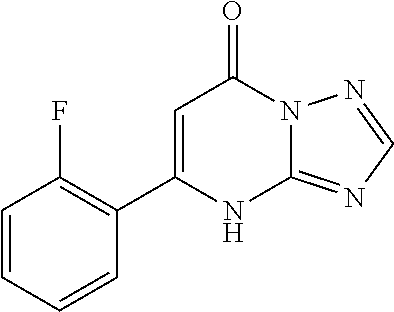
C12=NC=NN1C(=O)C=C(C1=C(F)C=CC=C1)N2
